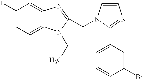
C1(F)=CC=C2C(=C1)N=C(CN1C=CN=C1C1=CC=CC(Br)=C1)N2CC
